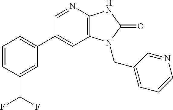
C1(C2=CC=CC(C(F)F)=C2)=CC2=C(N=C1)NC(=O)N2CC1=CC=CN=C1
